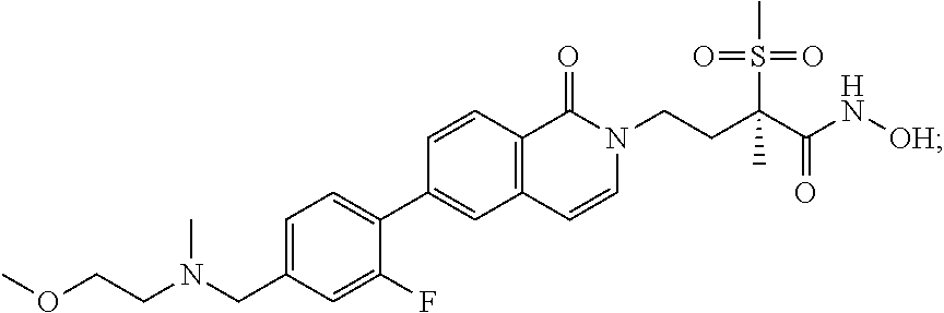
C1(C2=CC3=C(C=C2)C(=O)N(CCC(C(N[OH])=O)(S(C)(=O)=O)C)C=C3)=CC=C(CN(C)CCOC)C=C1F
